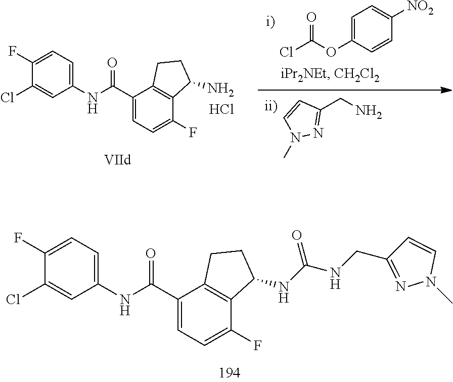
C1(Cl)=CC(NC(C2=CC=C(F)C3=C2CCC3NC(NCC2=NN(C)C=C2)=O)=O)=CC=C1F.C1=C(OC(Cl)=O)C=CC([NO2])=C1.C1(Cl)=CC(NC(C2=CC=C(F)C3=C2CCC3N)=O)=CC=C1F.Cl.NCC1=NN(C)C=C1
